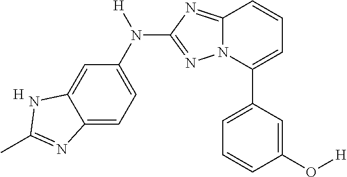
C1=C(C2=CC=CC3=NC(N(C4=CC=C5C(=C4)NC(C)=N5)[H])=NN23)C=C(O[H])C=C1.[H]
